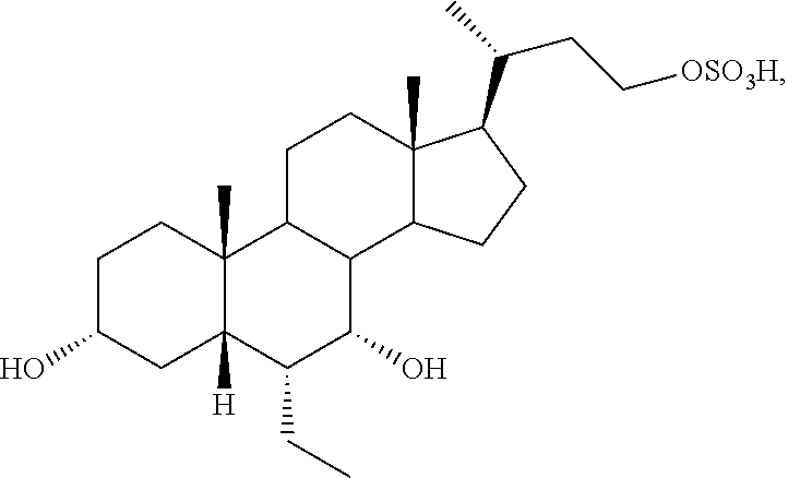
C1C(O)CC2([H])C(C)(C1)C1C(C(O)C2CC)C2C(C)(CC1)C(C(C)CC[OSO3H])CC2
